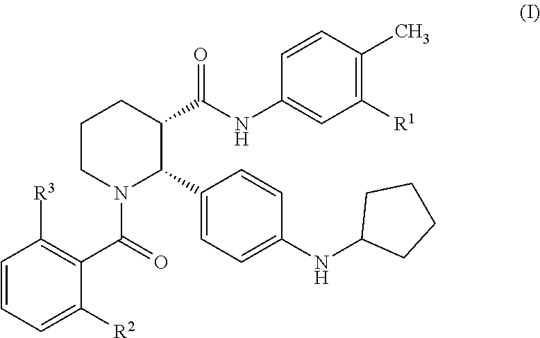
C1=CC=C([R2])C(C(N2C(C3=CC=C(NC4CCCC4)C=C3)C(C(NC3=CC([R1])=C(C)C=C3)=O)CCC2)=O)=C1[R3]
